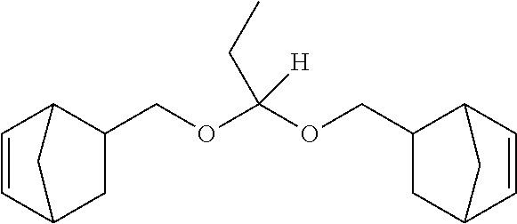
C1C(COC(OCC2C3C=CC(C3)C2)(CC)[H])C2C=CC1C2
